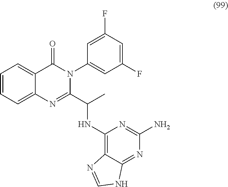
C1=CC=C2C(=C1)C(=O)N(C1=CC(F)=CC(F)=C1)C(C(NC1=C3C(=NC(N)=N1)NC=N3)C)=N2
